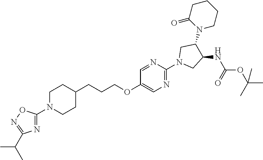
C1N(C2=NC(C(C)C)=NO2)CCC(CCCOC2=CN=C(N3CC(NC(OC(C)(C)C)=O)C(N4CCCCC4=O)C3)N=C2)C1
